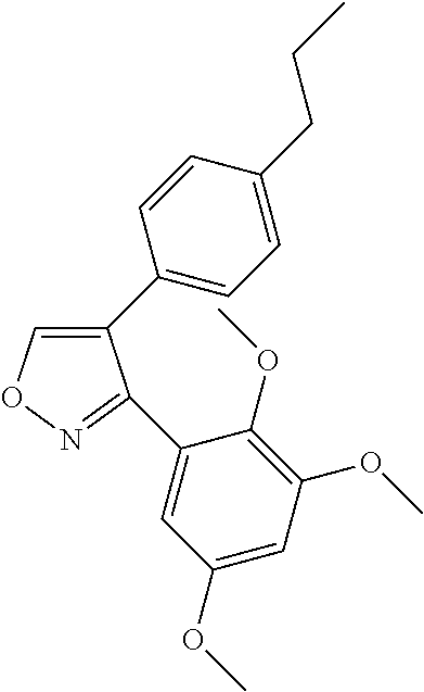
C1(C2=CC=C(CCC)C=C2)=CON=C1C1=CC(OC)=CC(OC)=C1OC
